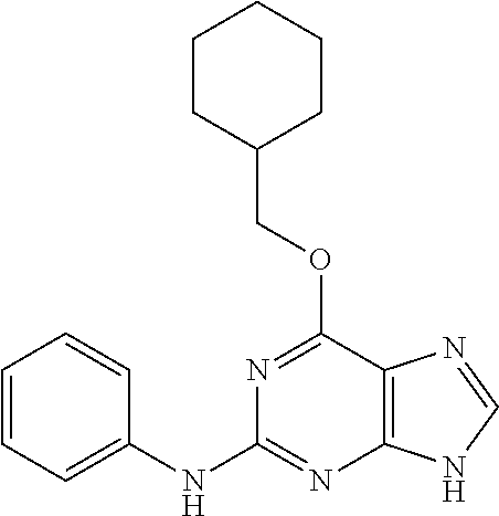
C1CC(COC2=NC(NC3=CC=CC=C3)=NC3=C2N=CN3)CCC1
